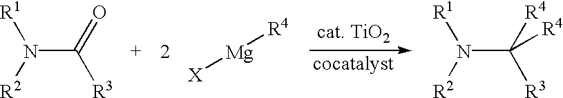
[R1]N([R2])C(=O)[R3].[X][Mg][R4].[R1]N([R2])C([R4])([R3])[R4]
